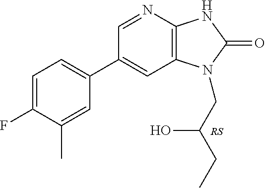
C1(C2=CC=C(F)C(C)=C2)=CC2=C(N=C1)NC(=O)N2CC(CC)O
